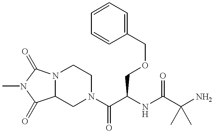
N12C(CN(C(C(NC(C(N)(C)C)=O)COCC3=CC=CC=C3)=O)CC1)C(=O)N(C)C2=O
